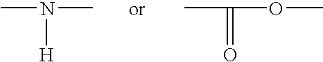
CN([H])C.CC(=O)OC
